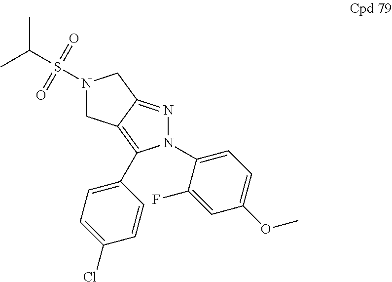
N1(C2=CC=C(OC)C=C2F)N=C2C(=C1C1=CC=C(Cl)C=C1)CN(S(=O)(C(C)C)=O)C2
